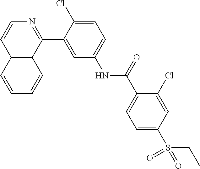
C12=C(C(C3=CC(NC(C4=CC=C(S(CC)(=O)=O)C=C4Cl)=O)=CC=C3Cl)=NC=C1)C=CC=C2
